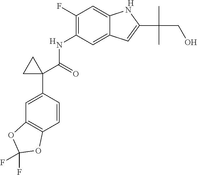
C1(F)=C(NC(C2(C3=CC4=C(C=C3)OC(F)(F)O4)CC2)=O)C=C2C(=C1)NC(C(C)(C)CO)=C2.[H].[H]
